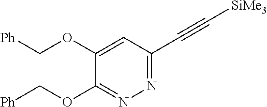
N1=C(C#C[SiMe3])C=C(OC[Ph])C(OC[Ph])=N1
